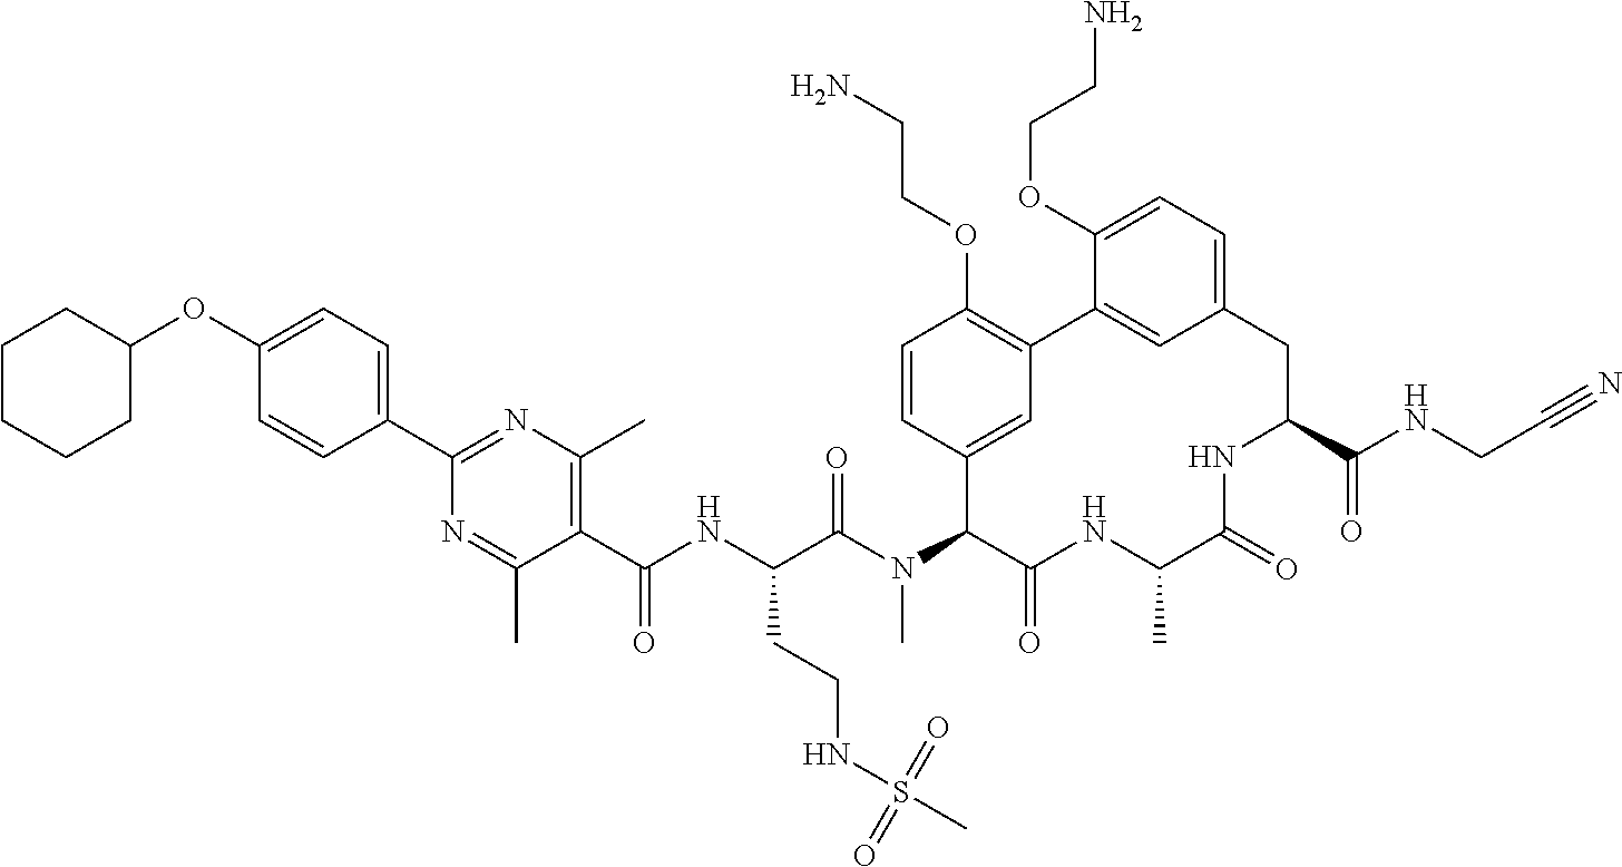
C(C(N(C1C(=O)NC(C)C(=O)NC(C(NCC#N)=O)CC2=CC=C(OCCN)C(=C2)C2=C(OCCN)C=CC1=C2)C)=O)(NC(C1=C(C)N=C(C2=CC=C(OC3CCCCC3)C=C2)N=C1C)=O)CCNS(C)(=O)=O
